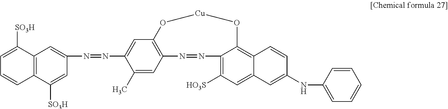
C12=C(C([SO3H])=CC(N=NC3=CC4=C(C=C3C)N=NC3=C([HO3S])C=C5C(=C3O[Cu]O4)C=CC(NC3=CC=CC=C3)=C5)=C1)C=CC=C2[SO3H]
